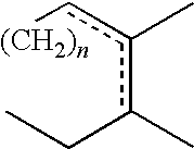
[(CH2)n]cc(c(CC)C)C
